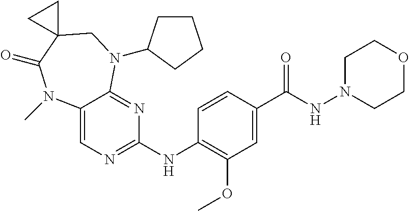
C1=CC(C(NN2CCOCC2)=O)=CC(OC)=C1NC1=NC=C2C(=N1)N(C1CCCC1)CC1(C(=O)N2C)CC1
